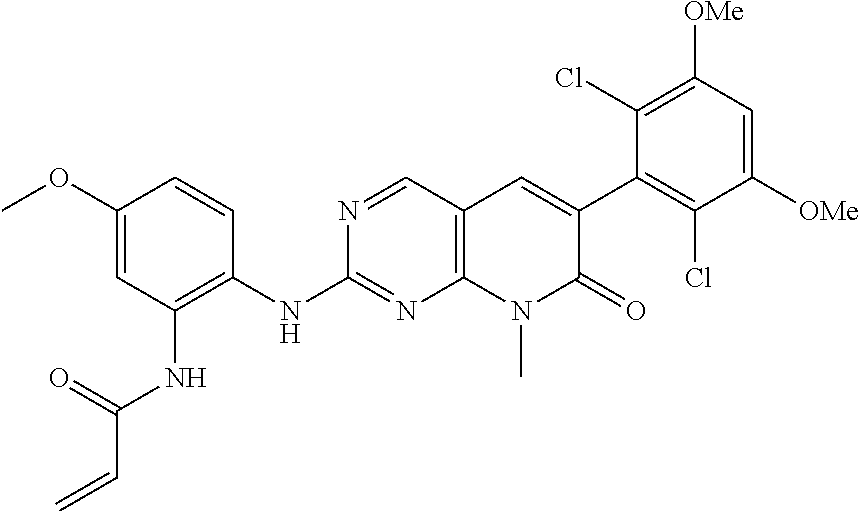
N(C1=NC2=C(C=N1)C=C(C1=C(Cl)C([OMe])=CC([OMe])=C1Cl)C(=O)N2C)C1=C(NC(C=C)=O)C=C(OC)C=C1
